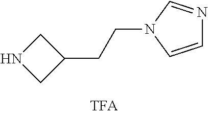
N1CC(CCN2C=NC=C2)C1
